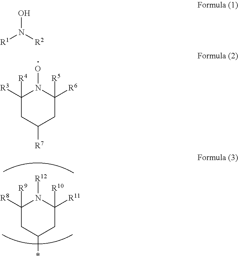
C1([R8])([R9])CC(*)CC([R11])([R10])N1[R12].[R1]N([R2])O.C1([R3])([R4])CC([R7])CC([R6])([R5])N1O
